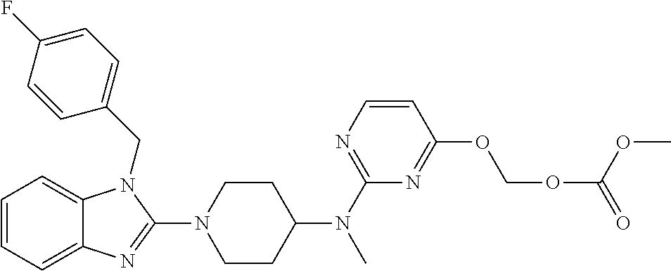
C1=CC=C2C(=C1)N(CC1=CC=C(F)C=C1)C(N1CCC(N(C)C3=NC=CC(OCOC(=O)OC)=N3)CC1)=N2
